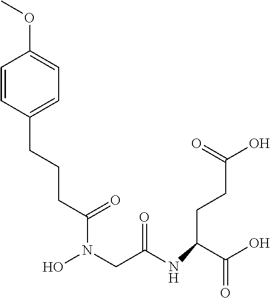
N(C(CN(O)C(CCCC1=CC=C(OC)C=C1)=O)=O)C(CCC(O)=O)C(O)=O
